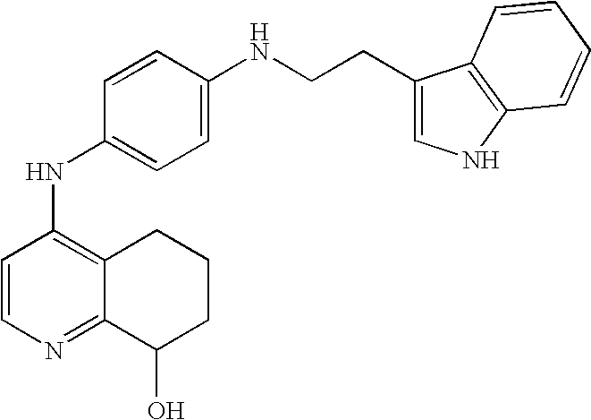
C1=CC(NCCC2=CNC3=C2C=CC=C3)=CC=C1NC1=C2C(=NC=C1)C(O)CCC2
